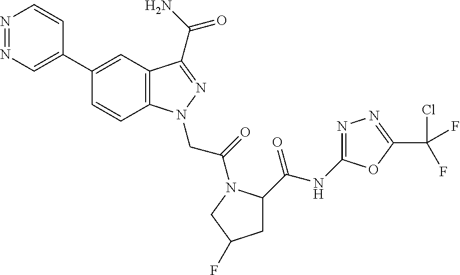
C1(C2=CN=NC=C2)=CC2=C(C=C1)N(CC(=O)N1C(C(=O)NC3=NN=C(C(F)(Cl)F)O3)CC(F)C1)N=C2C(N)=O
